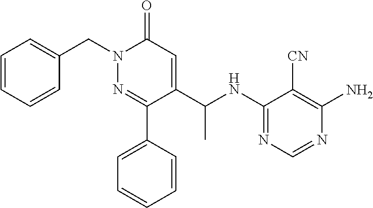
C1=CC=CC(CN2N=C(C3=CC=CC=C3)C(C(NC3=NC=NC(N)=C3[CN])C)=CC2=O)=C1
